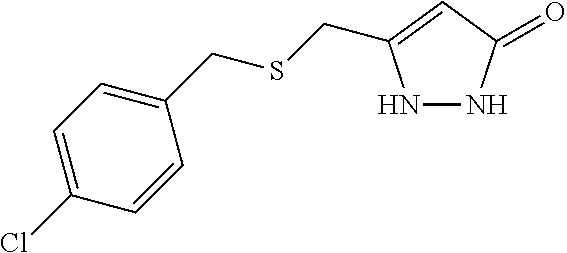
N1NC(=O)C=C1CSCC1=CC=C(Cl)C=C1
